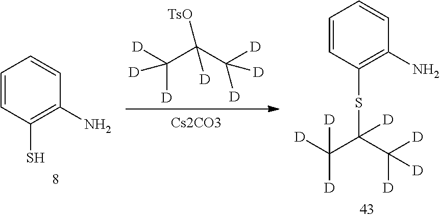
[TsO]C([D])(C([D])([D])[D])C([D])([D])[D].[Cs2CO3].NC1=C(S)C=CC=C1.NC1=C(SC([D])(C([D])([D])[D])C([D])([D])[D])C=CC=C1
